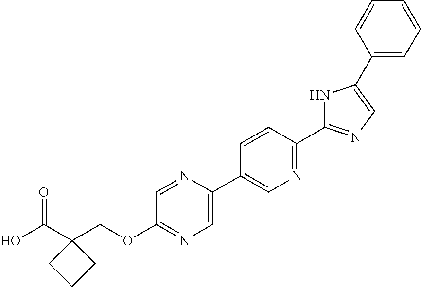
OC(C1(COC2=NC=C(C3=CN=C(C4=NC=C(C5=CC=CC=C5)N4)C=C3)N=C2)CCC1)=O
